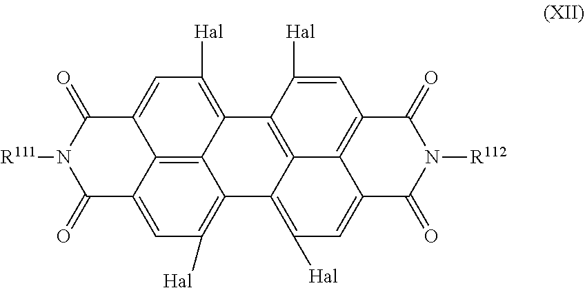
C12=CC([Hal])=C3C4=C1C(=CC([Hal])=C4C1=C4C3=C([Hal])C=C3C4=C(C=C1[Hal])C(=O)N([R112])C3=O)C(=O)N([R111])C2=O
